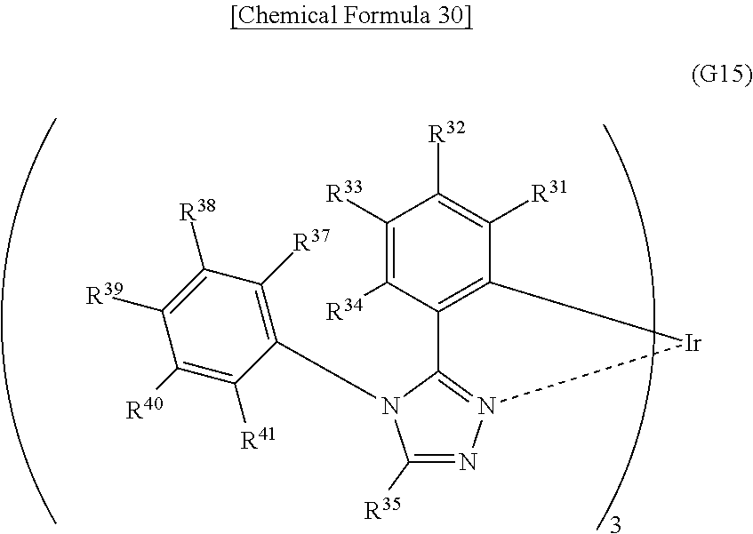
C1([R35])=NN2=C(N1C1=C([R37])C([R38])=C([R39])C([R40])=C1[R41])C1=C(C([R31])=C([R32])C([R33])=C1[R34])[Ir]2
